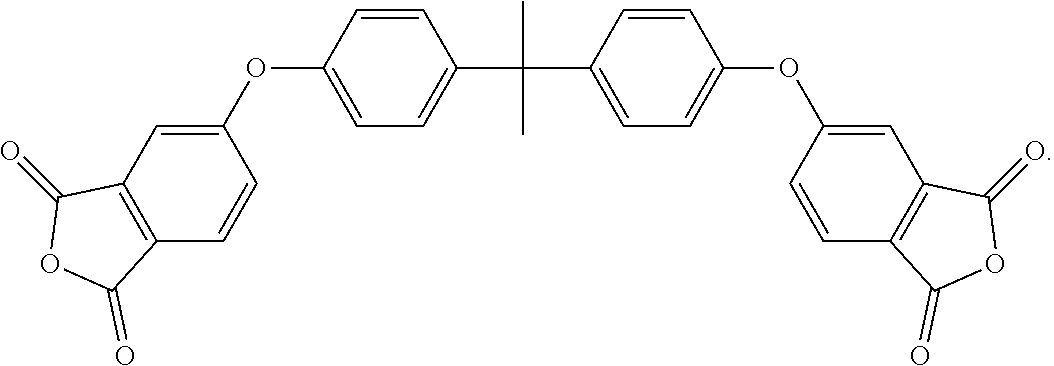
C1=CC(OC2=CC3=C(C=C2)C(=O)OC3=O)=CC=C1C(C1=CC=C(OC2=CC3=C(C=C2)C(=O)OC3=O)C=C1)(C)C
